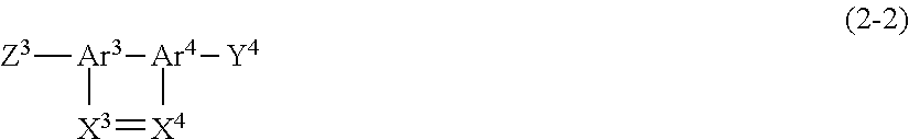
[Z3][Ar3]1[Ar4]([Y4])[X4]=[X3]1
